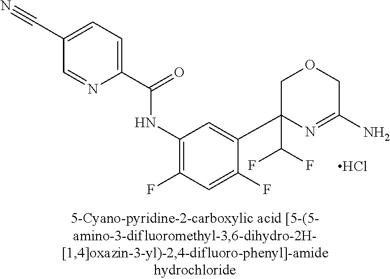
Cl.C1C(C(F)F)(C2=CC(NC(C3=CC=C(C#N)C=N3)=O)=C(F)C=C2F)N=C(N)CO1
